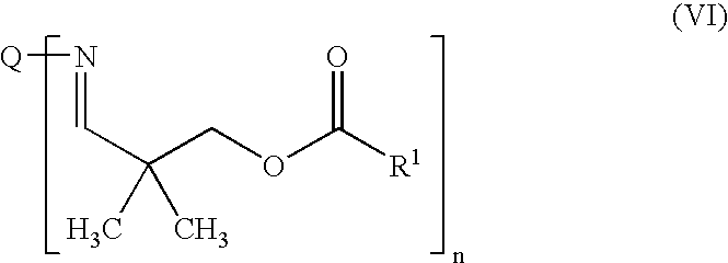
C(C(COC([R1])=O)(C)C)=N[Q]
